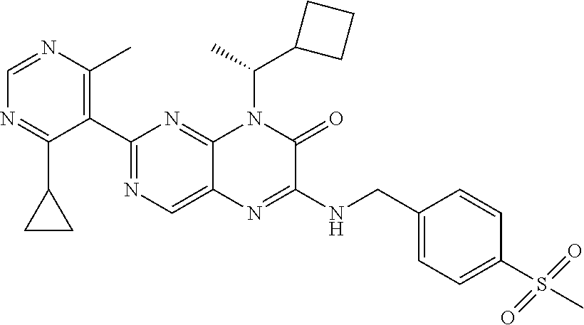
C1(C2=NC=C3C(=N2)N(C(C)C2CCC2)C(=O)C(NCC2=CC=C(S(C)(=O)=O)C=C2)=N3)=C(C)N=CN=C1C1CC1
